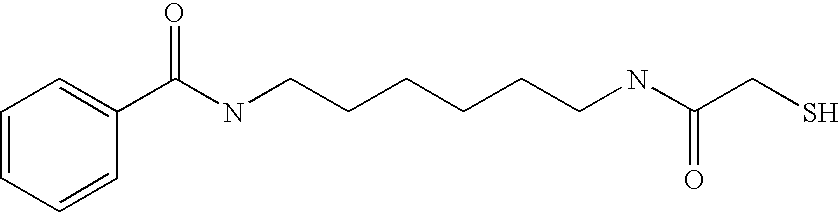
C1=CC=C(C(NCCCCCCNC(CS)=O)=O)C=C1
